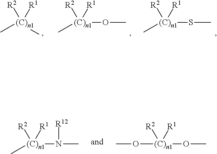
C[(C)n1](C)([R2])[R1].C[(C)n1](OC)([R2])[R1].C[(C)n1](SC)([R2])[R1].C[(C)n1](N(C)[R12])([R2])[R1].O([(C)n1](OC)([R2])[R1])C
